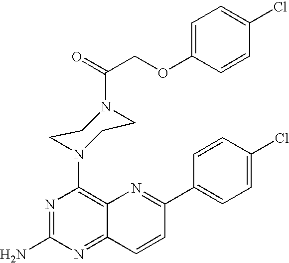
N1=C(N)N=C2C(=C1N1CCN(C(COC3=CC=C(Cl)C=C3)=O)CC1)N=C(C1=CC=C(Cl)C=C1)C=C2
